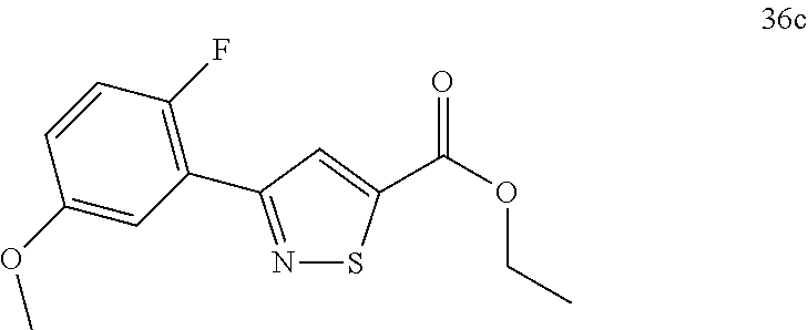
C1=CC(F)=C(C2=NSC(C(OCC)=O)=C2)C=C1OC
